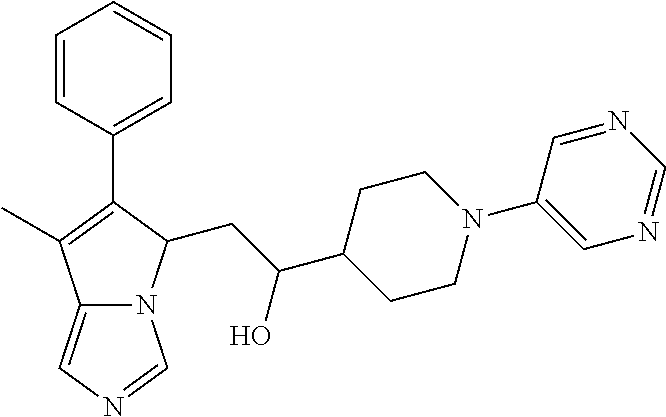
C12=CN=CN1C(CC(C1CCN(C3=CN=CN=C3)CC1)O)C(C1=CC=CC=C1)=C2C
